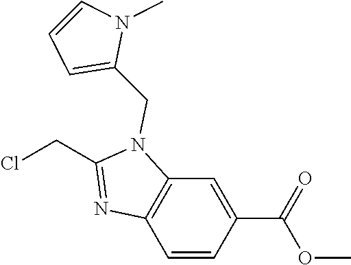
C1=C(C(=O)OC)C=CC2=C1N(CC1=CC=CN1C)C(CCl)=N2
